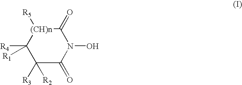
C1([R2])([R3])C(=O)N(O)C(=O)[(CH)n]([R5])C1([R4])[R1]
